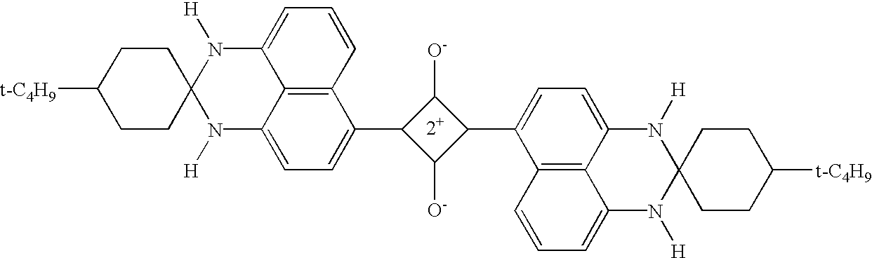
C1CC2(CCC1[t-C4H9])N([H])C1=CC=C(C3C([O-])C(C4=CC=C5C6=C4C=CC=C6N([H])C4(N5[H])CCC([t-C4H9])CC4)C3[O-])C3=C1C(=CC=C3)N2[H]
